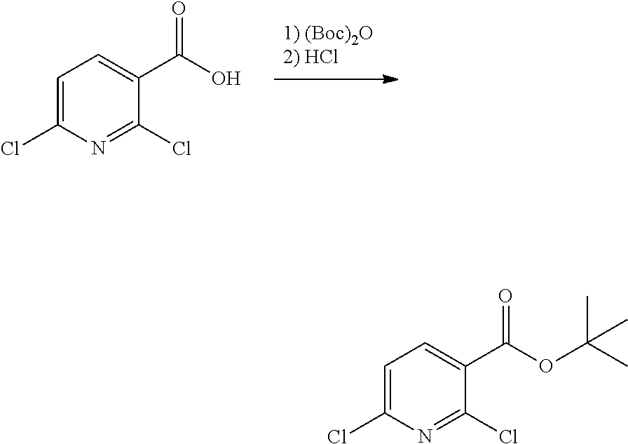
C1=C(Cl)N=C(Cl)C(C(O)=O)=C1.C1=C(Cl)N=C(Cl)C(C(OC(C)(C)C)=O)=C1
